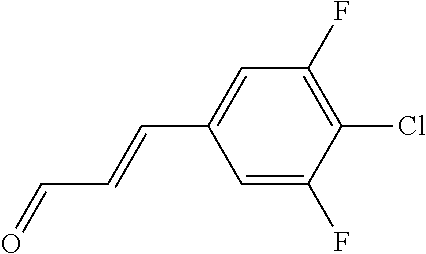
C1=C(F)C(Cl)=C(F)C=C1C=CC=O
